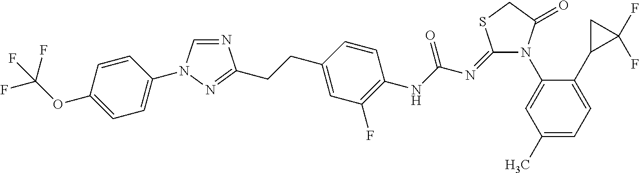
N1=CN(C2=CC=C(OC(F)(F)F)C=C2)N=C1CCC1=CC(F)=C(NC(N=C2N(C3=CC(C)=CC=C3C3C(F)(F)C3)C(=O)CS2)=O)C=C1
